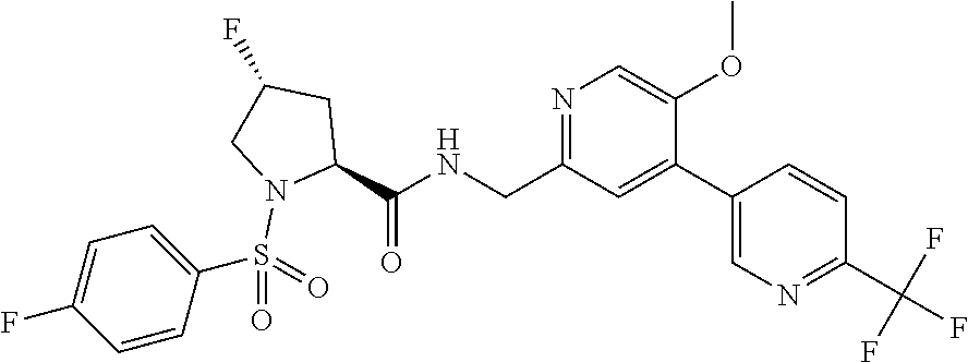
C1(C2=CC(CNC(C3CC(F)CN3S(=O)(=O)C3=CC=C(F)C=C3)=O)=NC=C2OC)=CN=C(C(F)(F)F)C=C1
